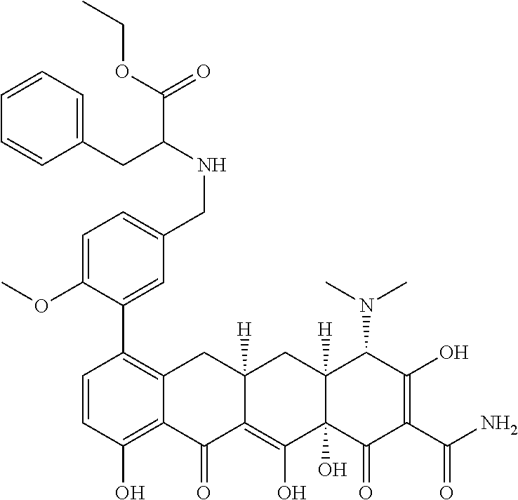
COC1=CC=C(CNC(C(OCC)=O)CC2=CC=CC=C2)C=C1C1=C2C(=C(O)C=C1)C(=O)C1=C(O)C3(O)C([H])(CC1([H])C2)C(N(C)C)C(O)=C(C(N)=O)C3=O
